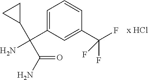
NC(C1=CC=CC(C(F)(F)F)=C1)(C1CC1)C(N)=O
